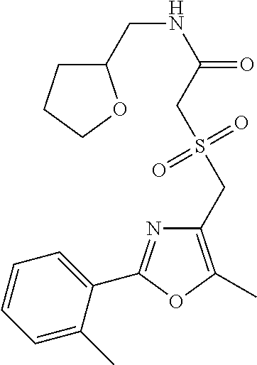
C1=CC=C(C)C(C2=NC(CS(CC(NCC3CCCO3)=O)(=O)=O)=C(C)O2)=C1
